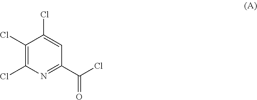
C1(Cl)=C(Cl)N=C(C(Cl)=O)C=C1Cl
